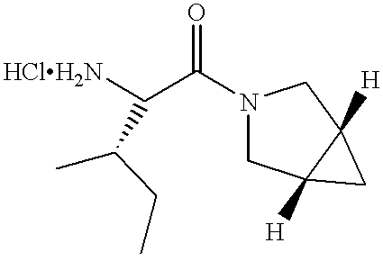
[HClH2N]C(C(N1CC2([H])C([H])(C1)C2)=O)C(C)CC
